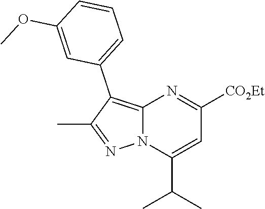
C12=C(C3=CC=CC(OC)=C3)C(C)=NN1C(C(C)C)=CC([CO2Et])=N2
